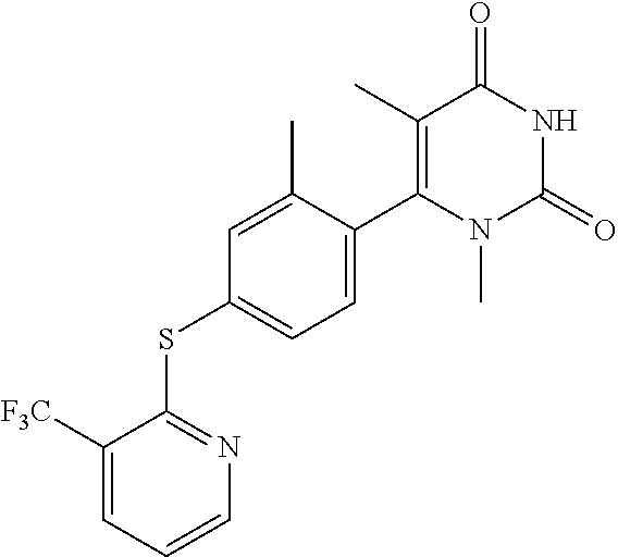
C1(C)=C(C2=CC=C(SC3=NC=CC=C3[F3C])C=C2C)N(C)C(=O)NC1=O
